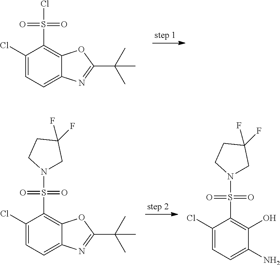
S(C1=C2C(=CC=C1Cl)N=C(C(C)(C)C)O2)(=O)(=O)Cl.S(C1=C2C(=CC=C1Cl)N=C(C(C)(C)C)O2)(=O)(=O)N1CC(F)(F)CC1.C1(S(=O)(=O)N2CC(F)(F)CC2)=C(O)C(N)=CC=C1Cl
